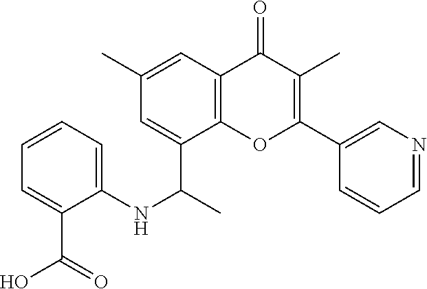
C1(C)=CC2=C(C(C(C)NC3=CC=CC=C3C(=O)O)=C1)OC(C1=CN=CC=C1)=C(C)C2=O
